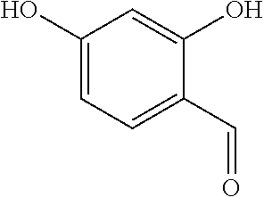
C1(O)=CC=C(C=O)C(O)=C1
